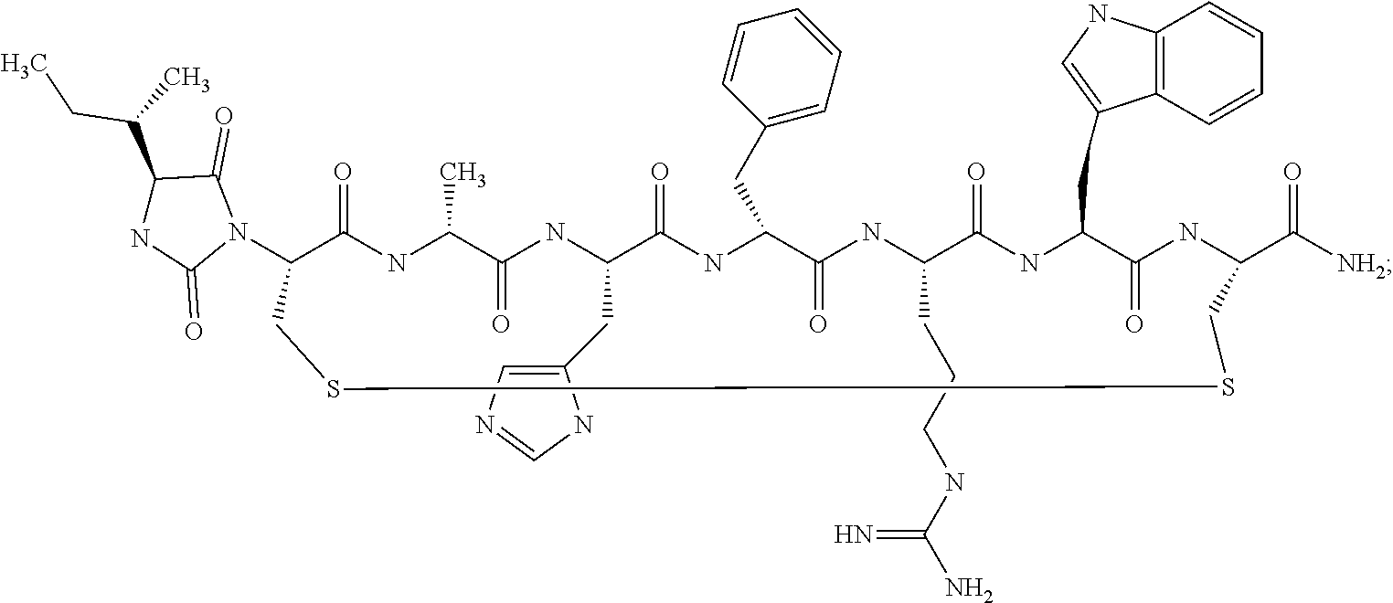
N1(C2C(=O)NC(C)C(=O)NC(CC3=CN=CN3)C(=O)NC(CC3=CC=CC=C3)C(=O)NC(CCCNC(N)=N)C(=O)NC(CC3=CNC4=C3C=CC=C4)C(=O)NC(C([NH2])=O)CSSC2)C(=O)C(C(CC)C)NC1=O
